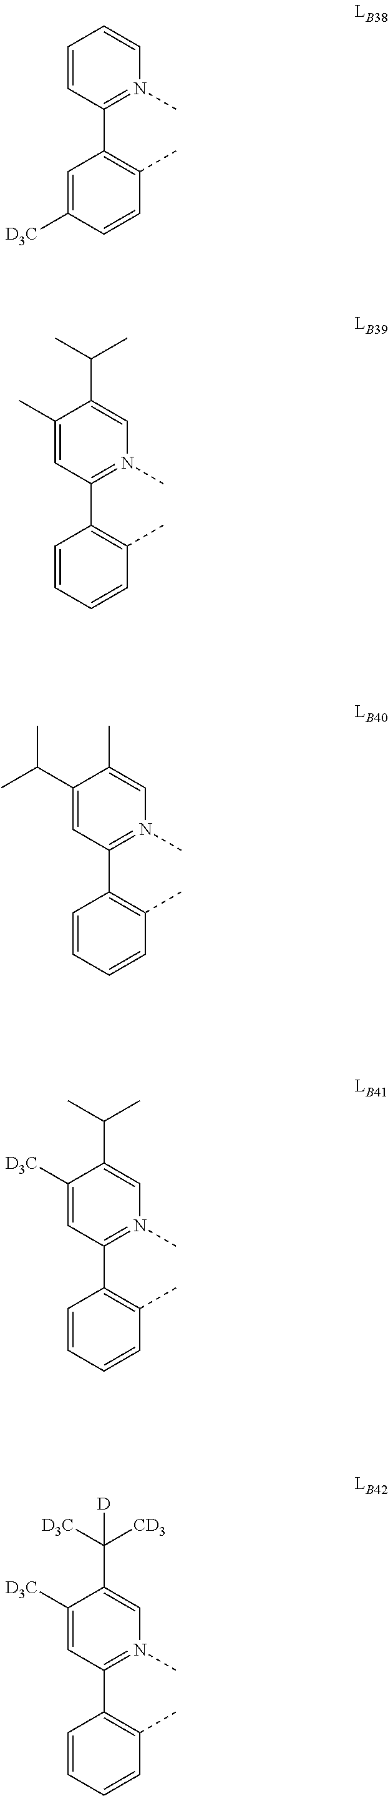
C1(C)=CC(C2=C(C)C=CC=C2)=N(C)C=C1C(C)C.C1(C(C)C)=CC(C2=C(C)C=CC=C2)=N(C)C=C1C.C1([D3C])=CC(C2=C(C)C=CC=C2)=N(C)C=C1C(C)C.C1([D3C])=CC(C2=C(C)C=CC=C2)=N(C)C=C1C([CD3])([D3C])[D].C1=CC(C2=C(C)C=CC([D3C])=C2)=N(C)C=C1
